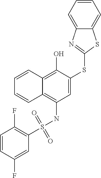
C1=C(SC2=NC3=CC=CC=C3S2)C(O)=C2C(=C1NS(C1=C(F)C=CC(F)=C1)(=O)=O)C=CC=C2
